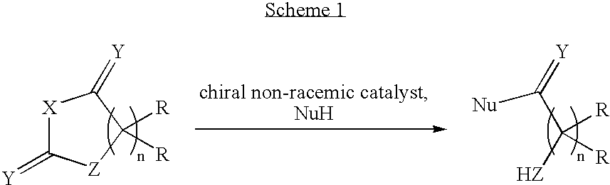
[X]1C(=[Y])[Z]C([R])([R])C1=[Y].[Nu]C(=[Y])C([HZ])([R])[R]
